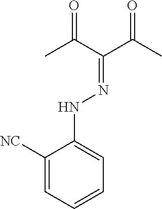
C1([NC])=CC=CC=C1NN=C(C(C)=O)C(C)=O
